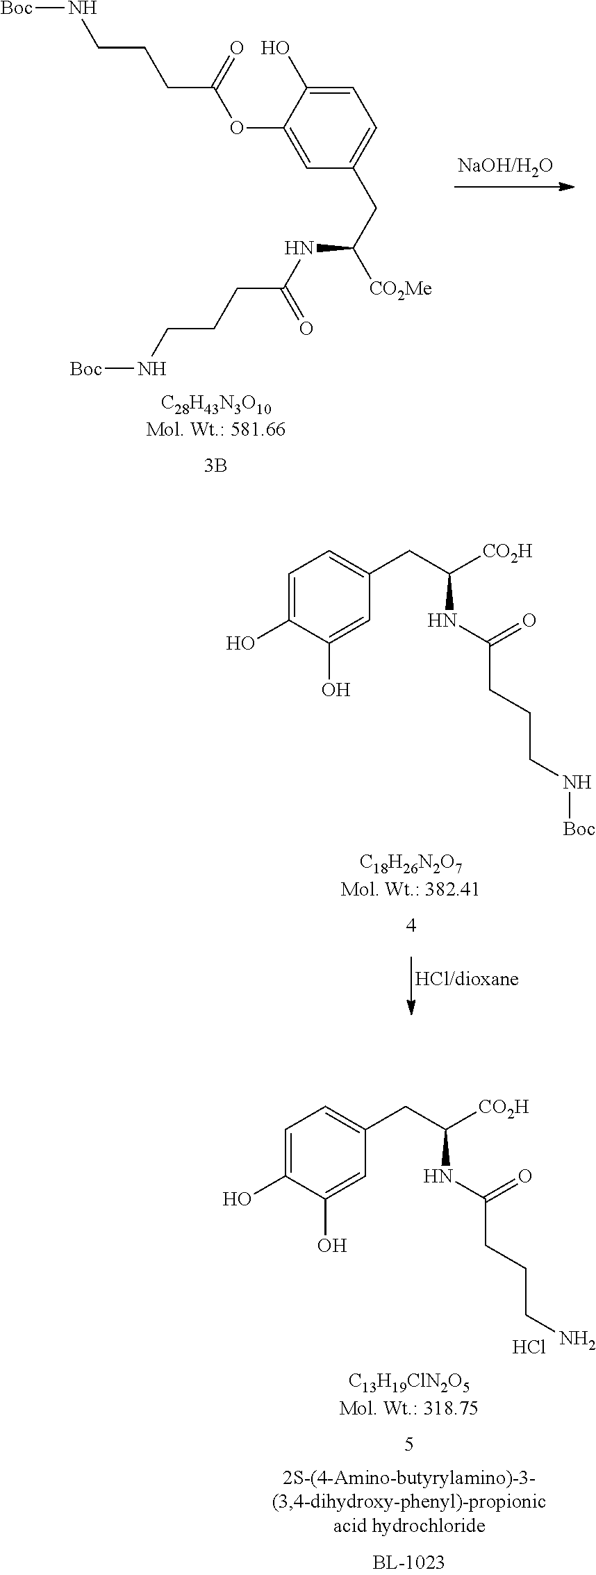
C1=C(O)C(OC(CCCN[Boc])=O)=CC(CC(NC(=O)CCCN[Boc])[CO2Me])=C1.C1=C(O)C(O)=CC(CC([CO2H])NC(CCCN[Boc])=O)=C1.C1=C(O)C(O)=CC(CC([CO2H])NC(CCCN)=O)=C1.Cl
